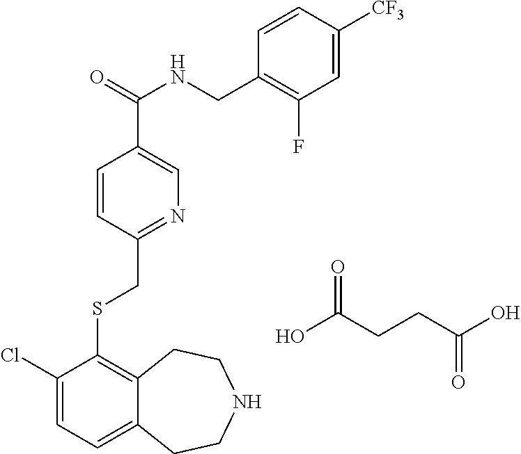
C1(Cl)=CC=C2C(=C1SCC1=NC=C(C(NCC3=C(F)C=C([CF3])C=C3)=O)C=C1)CCNCC2.O=C(O)CCC(O)=O
